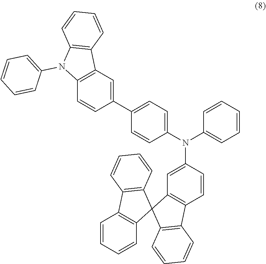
C1=CC=C(N(C2=CC=C(C3=CC4=C(C=C3)N(C3=CC=CC=C3)C3=C4C=CC=C3)C=C2)C2=CC3=C(C=C2)C2=C(C34C3=C(C5=C4C=CC=C5)C=CC=C3)C=CC=C2)C=C1
